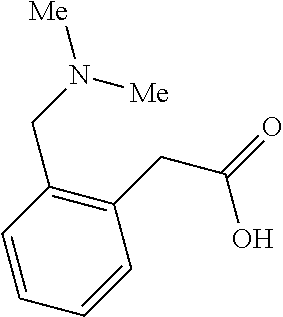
C1(CC(=O)O)=C(CN([Me])[Me])C=CC=C1
